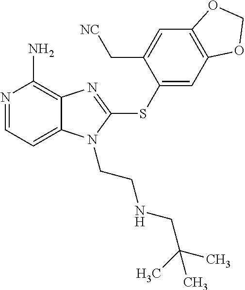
N1=CC=C2C(=C1N)N=C(SC1=CC3=C(C=C1C[CN])OCO3)N2CCNCC(C)(C)C
